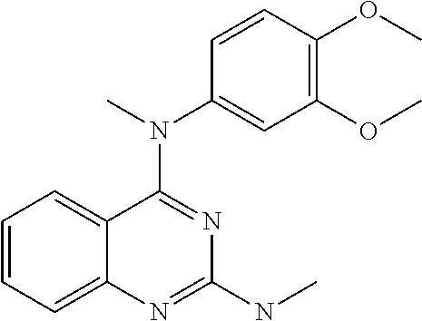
C1=CC=C2C(=C1)C(N(C)C1=CC(OC)=C(OC)C=C1)=NC(NC)=N2
